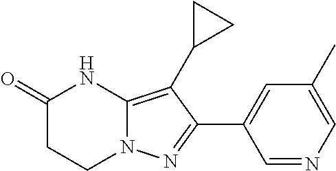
C1C(=O)NC2=C(C3CC3)C(C3=CC(C)=CN=C3)=NN2C1
